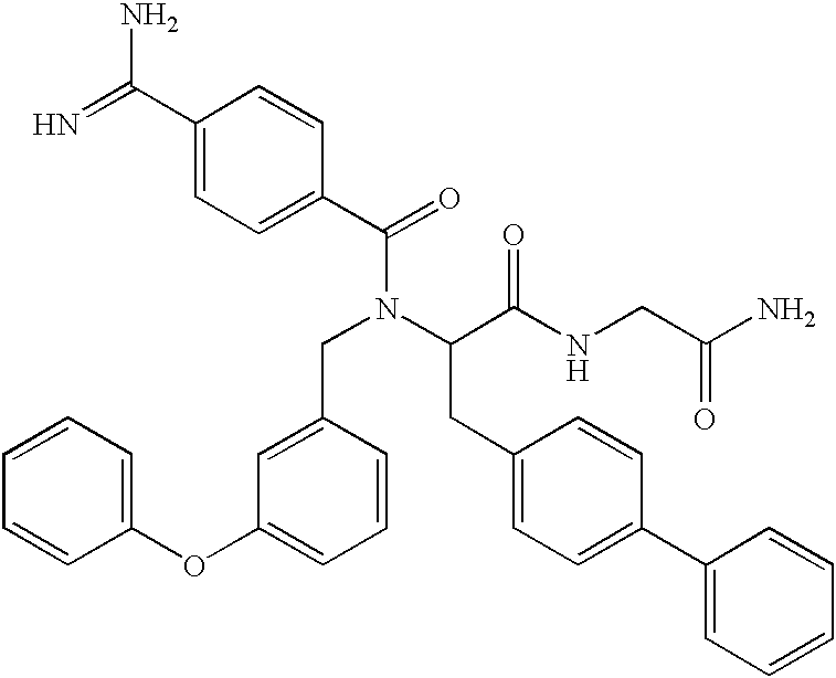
NC(=N)C1=CC=C(C(=O)N(CC2=CC(OC3=CC=CC=C3)=CC=C2)C(C(=O)NCC(=O)N)CC2=CC=C(C3=CC=CC=C3)C=C2)C=C1
